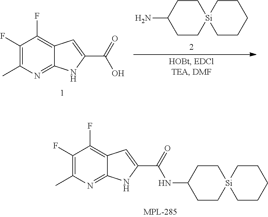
[Si]12(CCCCC1)CCC(N)CC2.C1(F)=C(C)N=C2C(=C1F)C=C(C(=O)O)N2.C1(F)=C(C)N=C2C(=C1F)C=C(C(=O)NC1CC[Si]3(CC1)CCCCC3)N2
